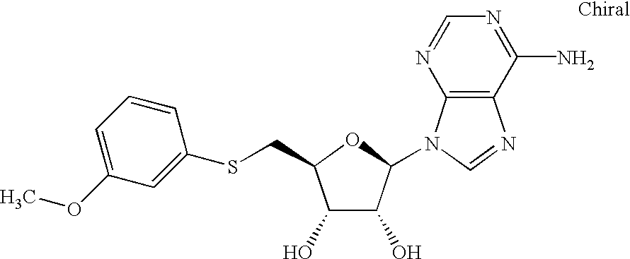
C1(O)C(O)C(N2C3=C(N=C2)C(N)=NC=N3)OC1CSC1=CC(OC)=CC=C1
